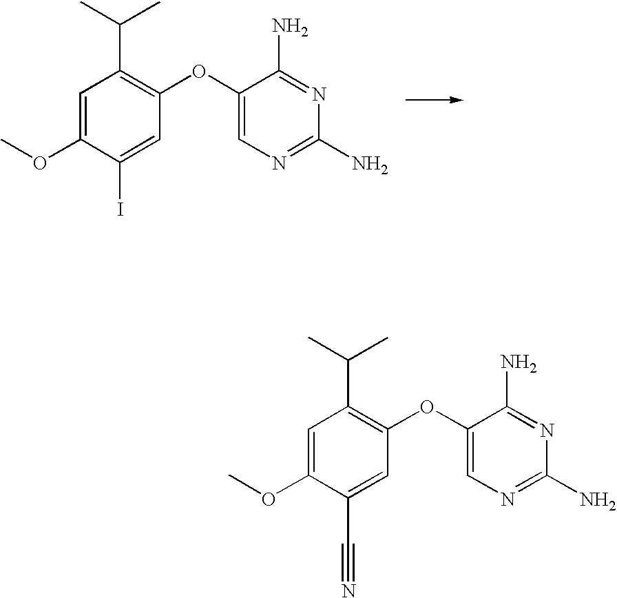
C1=C(OC)C(I)=CC(OC2=CN=C(N)N=C2N)=C1C(C)C.C1=C(OC)C(C#N)=CC(OC2=CN=C(N)N=C2N)=C1C(C)C
